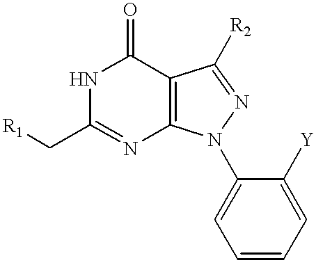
N1C(C[R1])=NC2=C(C1=O)C([R2])=NN2C1=CC=CC=C1[Y]
